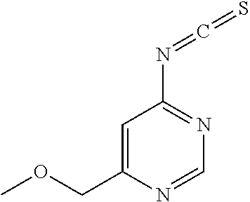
C1=C(COC)N=CN=C1N=C=S
